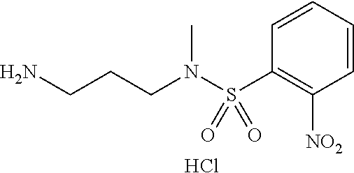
C(CCN(S(C1=C([NO2])C=CC=C1)(=O)=O)C)N.Cl
